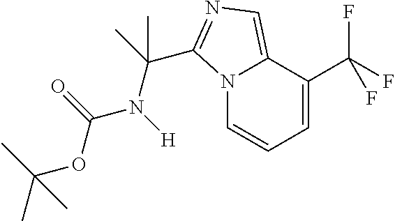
N12C=CC=C(C(F)(F)F)C1=CN=C2C(C)(N([H])C(=O)OC(C)(C)C)C
